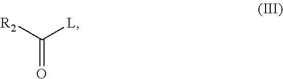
C(=O)([R2])[L]
